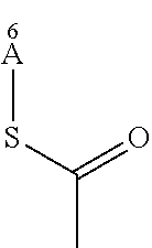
C(C)(=O)S[A]
